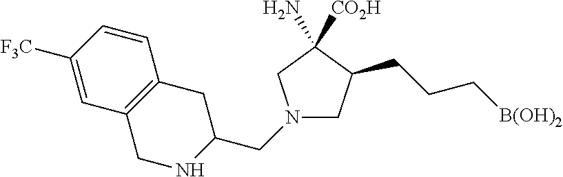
N1(CC2CC3=C(CN2)C=C([F3C])C=C3)CC(CCC[B(OH)2])C([CO2H])(N)C1
